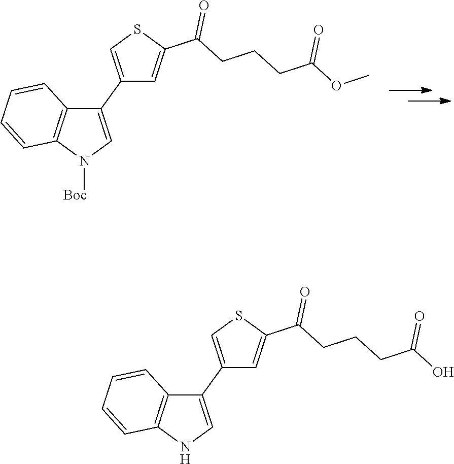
C1(C2=CSC(C(CCCC(OC)=O)=O)=C2)=CN([Boc])C2=C1C=CC=C2.C1(C2=CSC(C(CCCC(O)=O)=O)=C2)=CNC2=C1C=CC=C2
